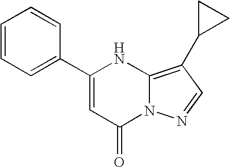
C1=CC=C(C2=CC(=O)N3C(=C(C4CC4)C=N3)N2)C=C1
